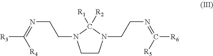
C1CN(CCN=C([R6])[R5])C([R2])([R1])N1CCN=C([R3])[R4]
